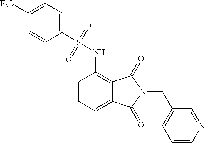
C1=CC=C2C(=C1NS(C1=CC=C([F3C])C=C1)(=O)=O)C(=O)N(CC1=CC=CN=C1)C2=O
